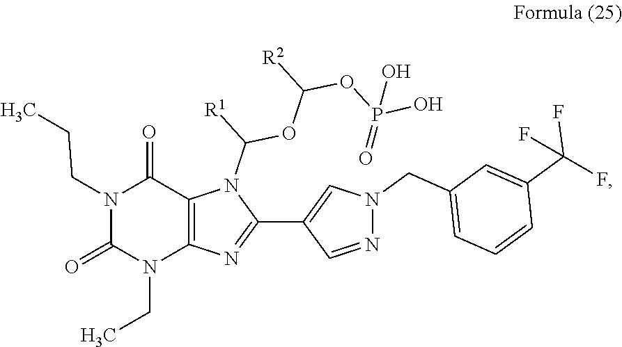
N1(CCC)C(=O)N(CC)C2=C(C1=O)N(C(OC(OP(=O)(O)O)[R2])[R1])C(C1=CN(CC3=CC=CC(C(F)(F)F)=C3)N=C1)=N2
